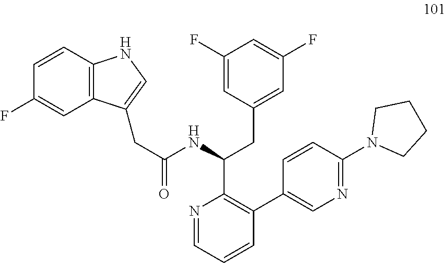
N1=CC=CC(C2=CN=C(N3CCCC3)C=C2)=C1C(NC(CC1=CNC2=C1C=C(F)C=C2)=O)CC1=CC(F)=CC(F)=C1
